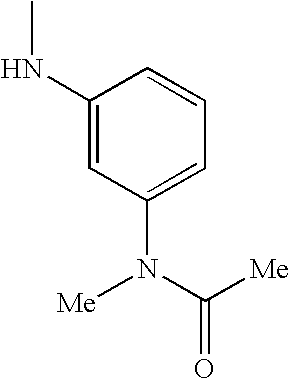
C1(NC)=CC(N(C([Me])=O)[Me])=CC=C1
